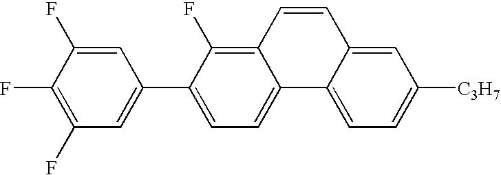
C1(F)=C(F)C(F)=CC(C2=CC=C3C(=C2F)C=CC2=CC([C3H7])=CC=C32)=C1
